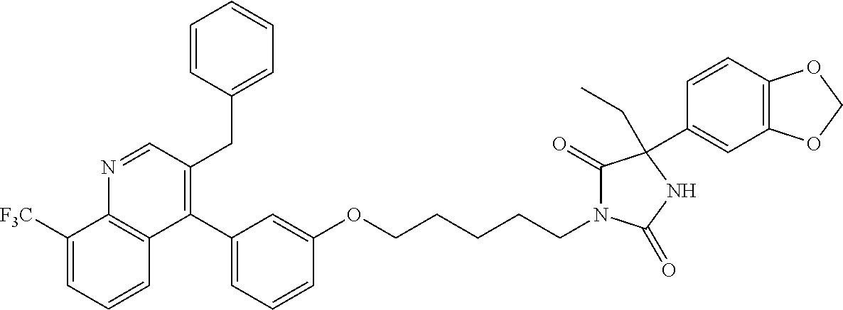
C1(C2=CC=CC(OCCCCCN3C(=O)C(CC)(C4=CC5=C(C=C4)OCO5)NC3=O)=C2)=C(CC2=CC=CC=C2)C=NC2=C1C=CC=C2[F3C]
